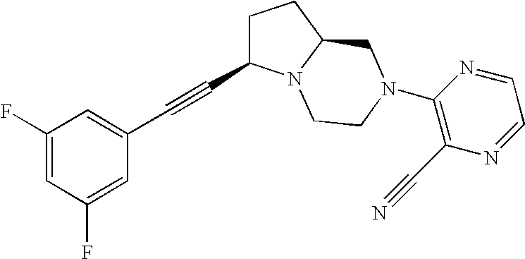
C1(F)=CC(F)=CC(C#CC2CCC3N2CCN(C2=C(C#N)N=CC=N2)C3)=C1
